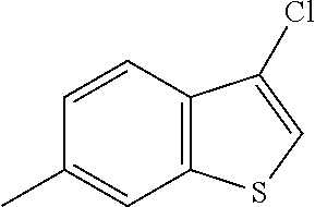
C1=CC2=C(C=C1C)SC=C2Cl
